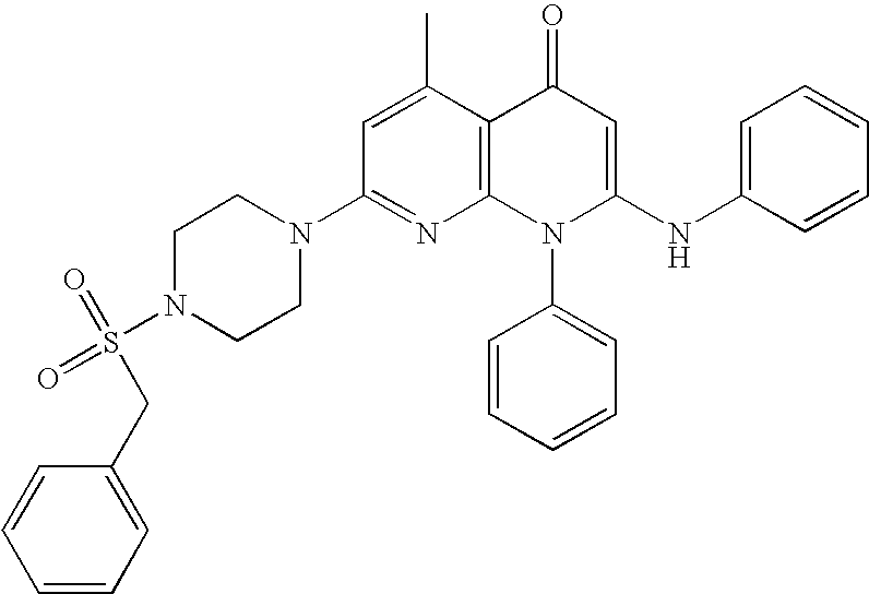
C1(N2CCN(S(=O)(=O)CC3=CC=CC=C3)CC2)=NC2=C(C(C)=C1)C(=O)C=C(NC1=CC=CC=C1)N2C1=CC=CC=C1
